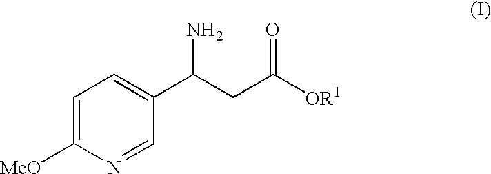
C1=C([MeO])N=CC(C(CC(=O)[OR1])N)=C1
